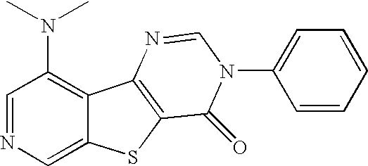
C12=C(N(C)C)C=NC=C1SC1=C2N=CN(C2=CC=CC=C2)C1=O
